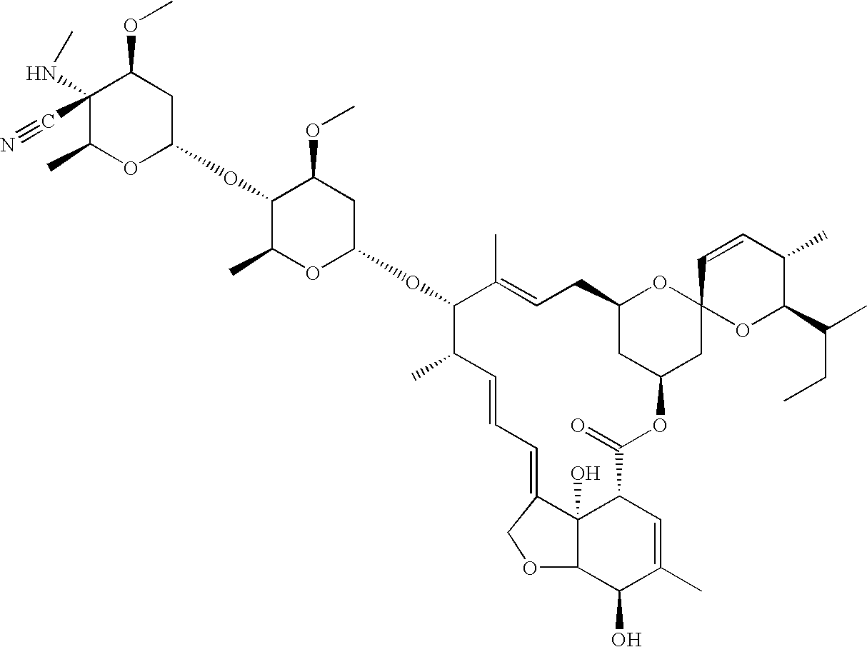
C1(C)OC(OC2C(C)C=CC=C3C4(O)C(C=C(C)C(O)C4OC3)C(=O)OC3CC(CC=C2C)OC2(C3)OC(C(CC)C)C(C)C=C2)CC(OC)C1OC1OC(C)C(C#N)(NC)C(OC)C1
